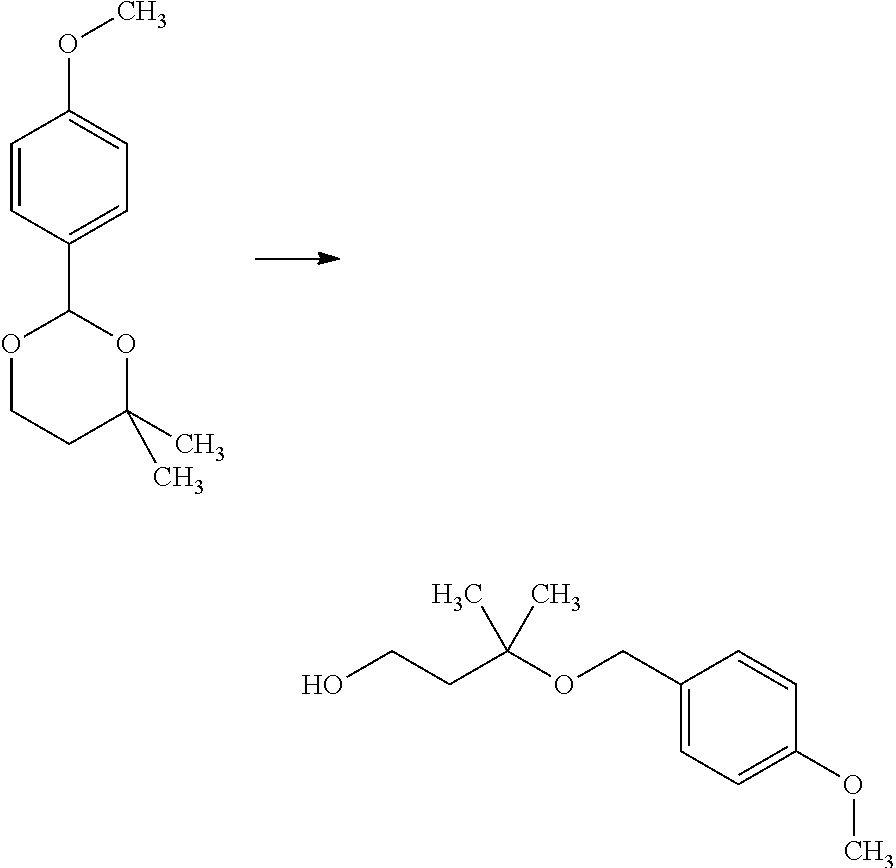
O(C1=CC=C(C2OC(C)(C)CCO2)C=C1)C.OCCC(OCC1=CC=C(OC)C=C1)(C)C
